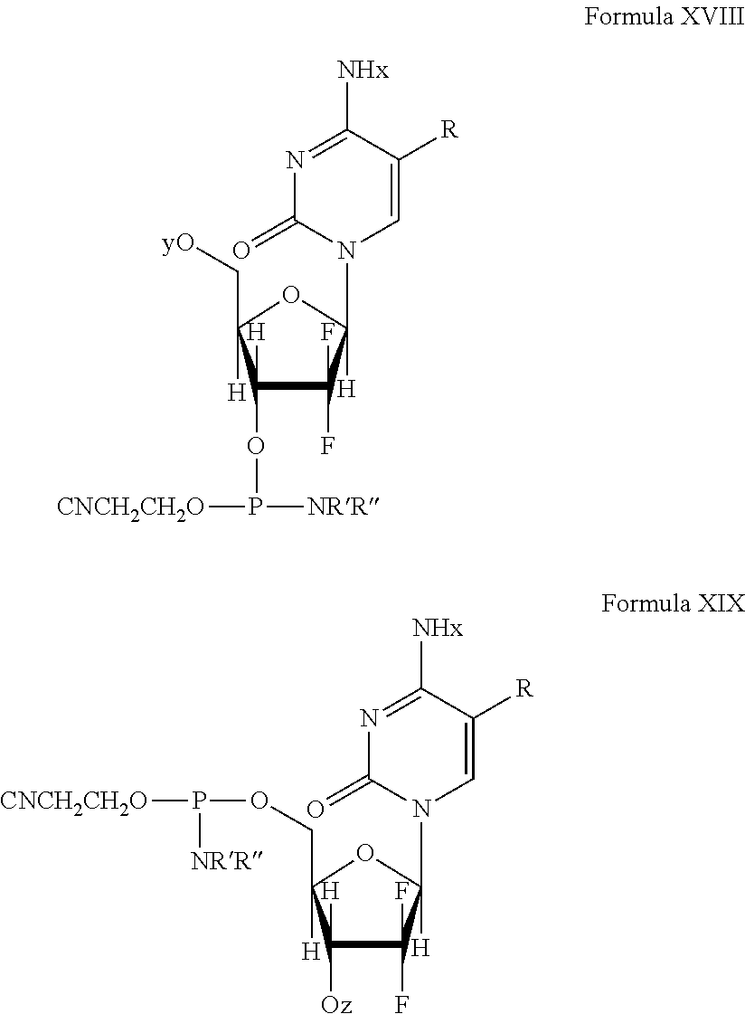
N1=C([NHx])C([R])=CN(C2([H])C(F)(F)C([H])(OP([CNCH2CH2O])[NRR])C(C[yO])([H])O2)C1=O.N1=C([NHx])C([R])=CN(C2([H])C(F)(F)C([H])([Oz])C(COP([CNCH2CH2O])[NRR])([H])O2)C1=O
